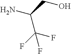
NC(CO)C(F)(F)F
